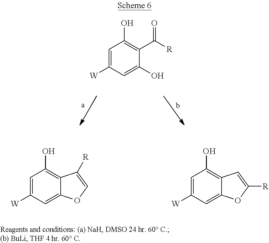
C1=C([W])C=C(O)C(C([R])=O)=C1O.C1=C([W])C=C2C(=C1O)C([R])=CO2.C1=C([W])C=C2C(=C1O)C=C([R])O2
